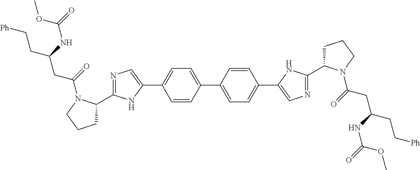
C1(C2CCCN2C(=O)CC(NC(=O)OC)CC[Ph])=NC=C(C2=CC=C(C3=CC=C(C4=CN=C(C5CCCN5C(=O)CC(CC[Ph])NC(=O)OC)N4)C=C3)C=C2)N1
